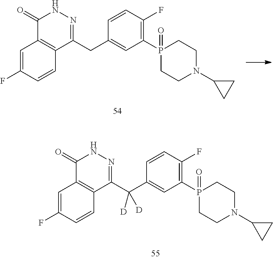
C1(=O)C2=C(C(CC3=CC(P4(=O)CCN(C5CC5)CC4)=C(F)C=C3)=NN1)C=CC(F)=C2.C1(=O)C2=C(C(C(C3=CC(P4(=O)CCN(C5CC5)CC4)=C(F)C=C3)([D])[D])=NN1)C=CC(F)=C2
